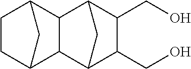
C12CC(C3C1C1C(CO)C(CO)C3C1)CC2
